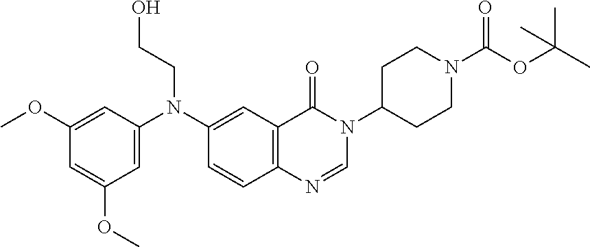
C1=C(N(CCO)C2=CC3=C(C=C2)N=CN(C2CCN(C(=O)OC(C)(C)C)CC2)C3=O)C=C(OC)C=C1OC
